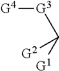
[G4][G3]C([G1])[G2]
